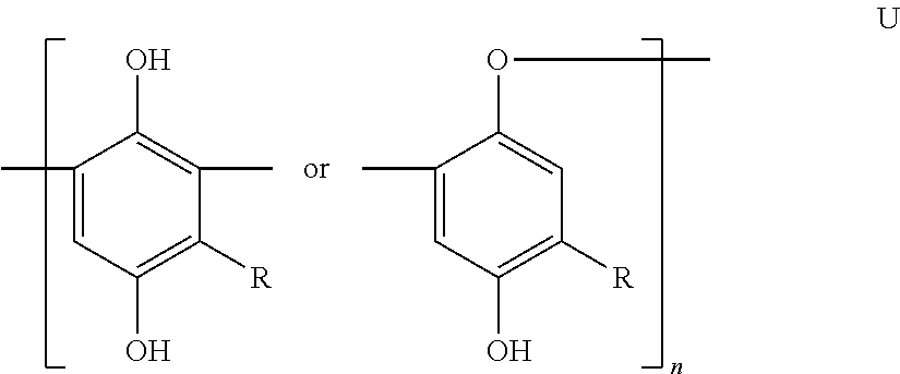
C1(C)=CC(O)=C([R])C(C)=C1O.C1(C)=CC(O)=C([R])C=C1OC
